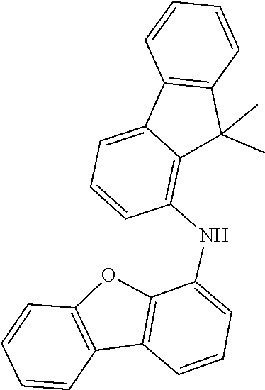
C12=C(C=CC=C1)C(C)(C)C1=C(NC3=CC=CC4=C3OC3=C4C=CC=C3)C=CC=C21
